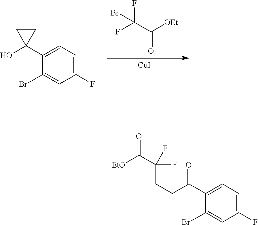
[CuI].FC(C([OEt])=O)(F)Br.C1(Br)=CC(F)=CC=C1C1(O)CC1.C1(Br)=CC(F)=CC=C1C(=O)CCC(C([EtO])=O)(F)F
